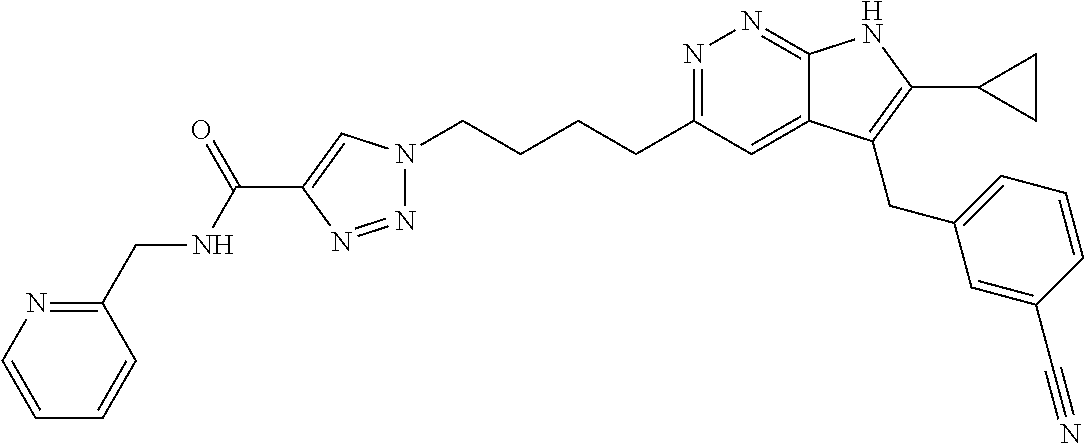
N1=C(CCCCN2N=NC(C(NCC3=NC=CC=C3)=O)=C2)C=C2C(=N1)NC(C1CC1)=C2CC1=CC=CC(C#N)=C1
